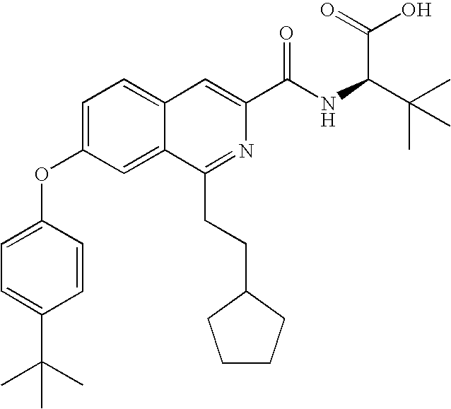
C1=C(OC2=CC=C(C(C)(C)C)C=C2)C=C2C(=C1)C=C(C(NC(C(C)(C)C)C(=O)O)=O)N=C2CCC1CCCC1
